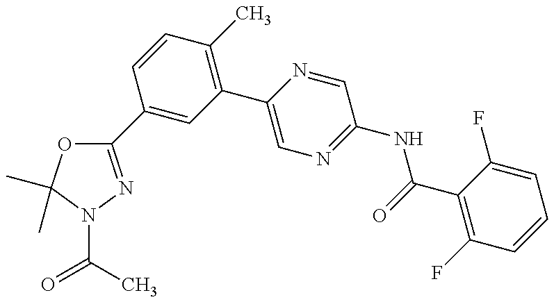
C1(C2=CC(C3=CN=C(NC(=O)C4=C(F)C=CC=C4F)C=N3)=C(C)C=C2)=NN(C(C)=O)C(C)(C)O1
